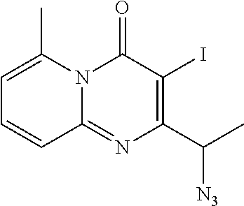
C1=C(C)N2C(=NC(C(C)[N3])=C(I)C2=O)C=C1
